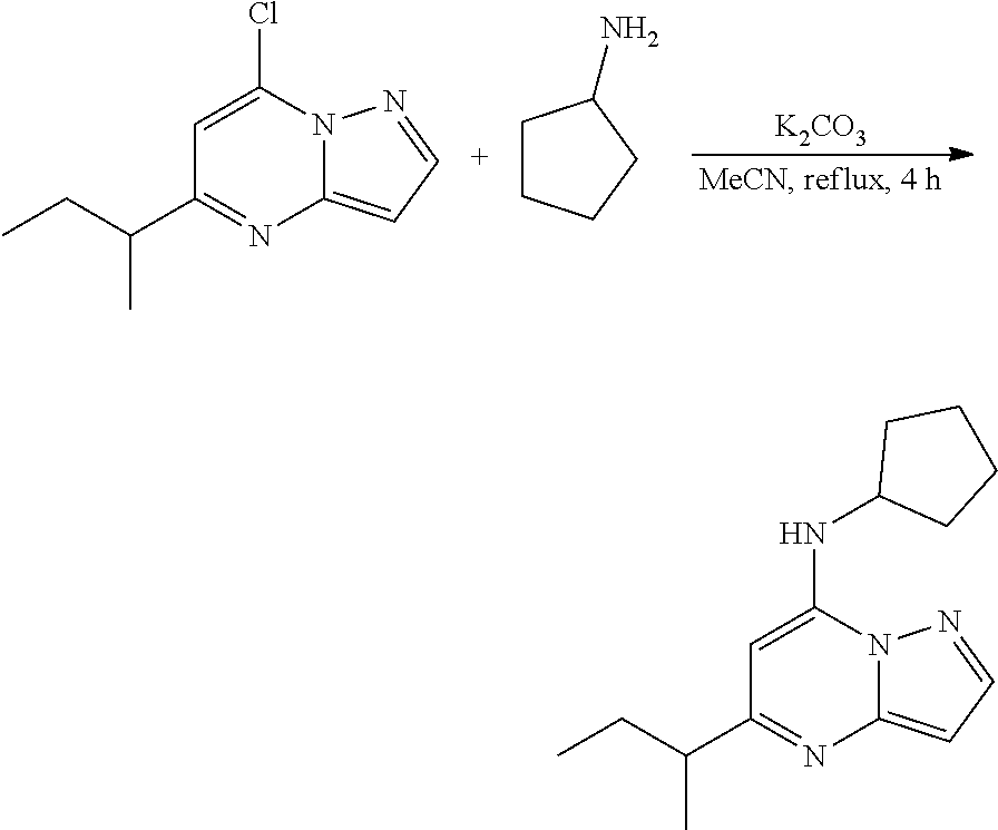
[K2CO3].C1=C(Cl)N2C(=CC=N2)N=C1C(CC)C.C1CCCC1N.C1=C(NC2CCCC2)N2C(=CC=N2)N=C1C(CC)C
